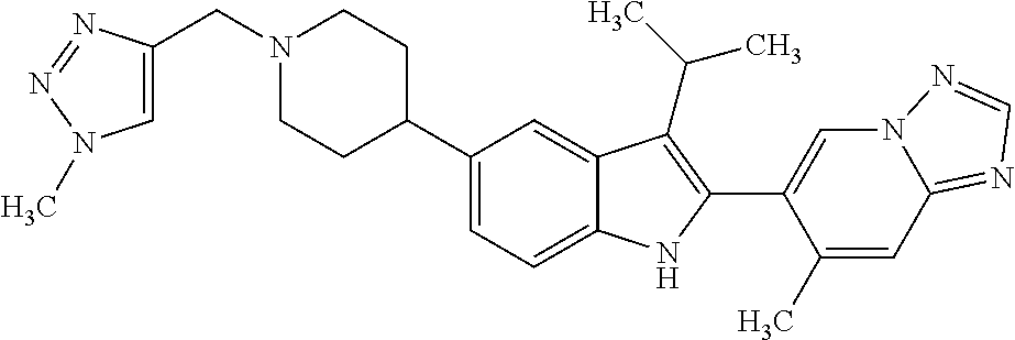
N1(CC2=CN(C)N=N2)CCC(C2=CC=C3C(=C2)C(C(C)C)=C(C2=CN4C(=NC=N4)C=C2C)N3)CC1
